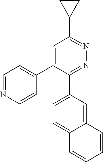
C1=NC=CC(C2=CC(C3CC3)=NN=C2C2=CC=C3C(=C2)C=CC=C3)=C1
